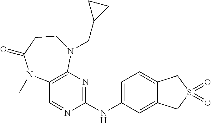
C12=CC=C(NC3=NC4=C(C=N3)N(C)C(=O)CCN4CC3CC3)C=C1CS(=O)(=O)C2
